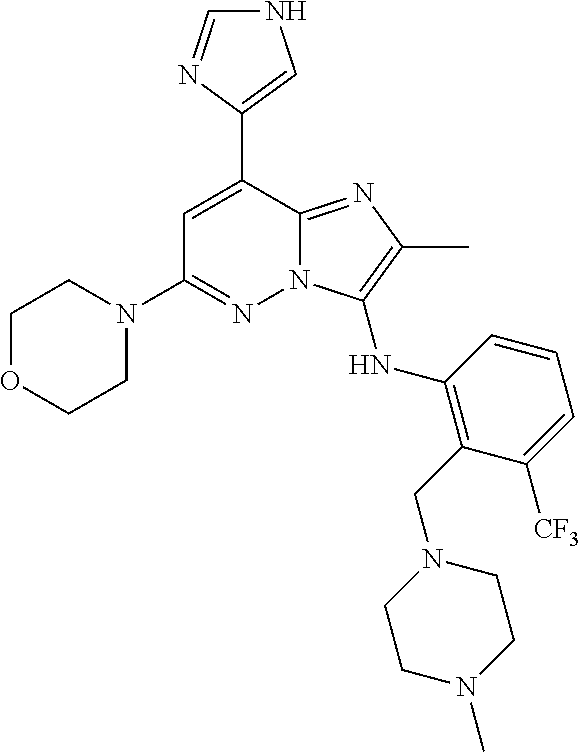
C1=C(C2=CNC=N2)C2=NC(C)=C(NC3=C(CN4CCN(C)CC4)C([CF3])=CC=C3)N2N=C1N1CCOCC1
